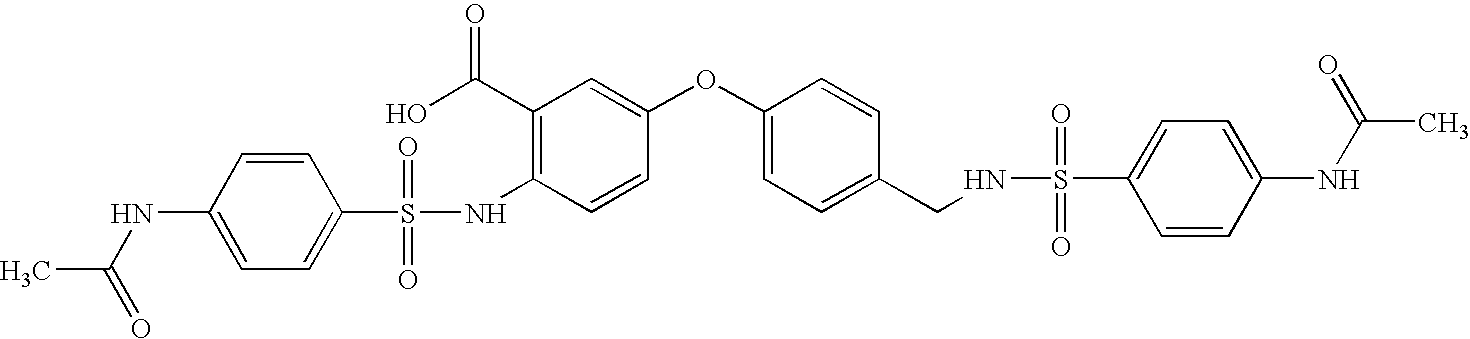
C1(NC(=O)C)=CC=C(S(=O)(=O)NC2=C(C(=O)O)C=C(OC3=CC=C(CNS(=O)(=O)C4=CC=C(NC(C)=O)C=C4)C=C3)C=C2)C=C1
